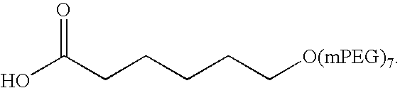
OC(CCCCC[O(mPEG)7])=O
